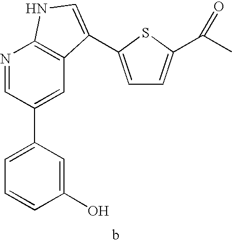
C1(O)=CC(C2=CC3=C(N=C2)NC=C3C2=CC=C(C(C)=O)S2)=CC=C1
